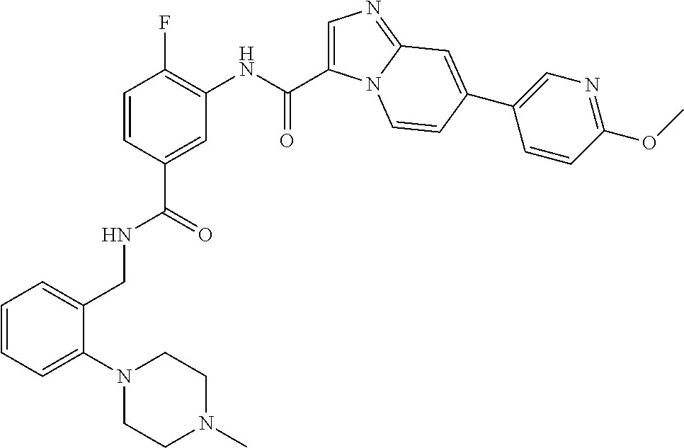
C1=CC(C(=O)NCC2=CC=CC=C2N2CCN(C)CC2)=CC(NC(=O)C2=CN=C3N2C=CC(C2=CN=C(OC)C=C2)=C3)=C1F
